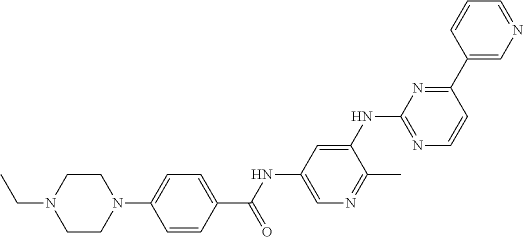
C1CN(CC)CCN1C1=CC=C(C(NC2=CN=C(C)C(NC3=NC=CC(C4=CN=CC=C4)=N3)=C2)=O)C=C1
